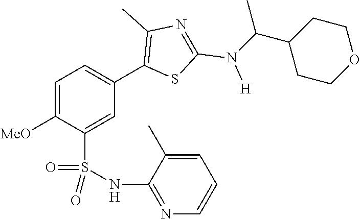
C1=C([MeO])C(S(NC2=NC=CC=C2C)(=O)=O)=CC(C2=C(C)N=C(N([H])C(C3CCOCC3)C)S2)=C1
